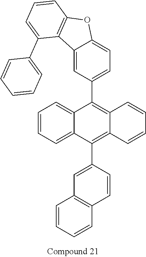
C12=CC=CC=C1C(C1=CC3=C(C=C1)C=CC=C3)=C1C(=C2C2=CC=C3C(=C2)C2=C(O3)C=CC=C2C2=CC=CC=C2)C=CC=C1
